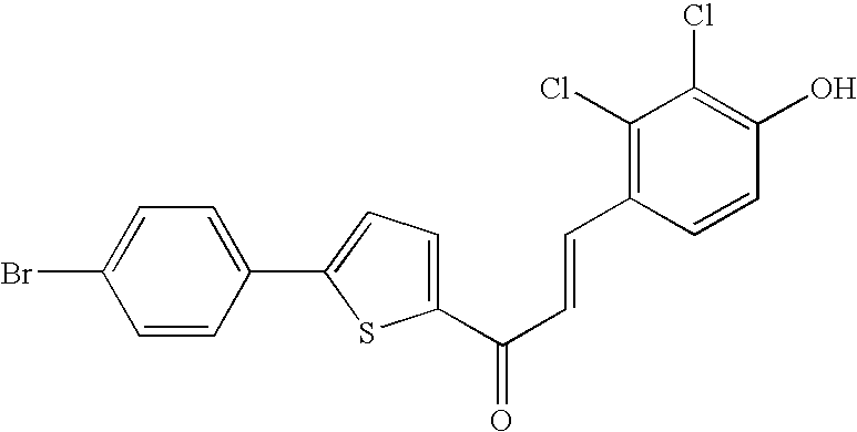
BrC1=CC=C(C2=CC=C(C(=O)C=CC3=C(Cl)C(Cl)=C(O)C=C3)S2)C=C1
